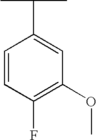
C1=CC(F)=C(OC)C=C1C(C)C
